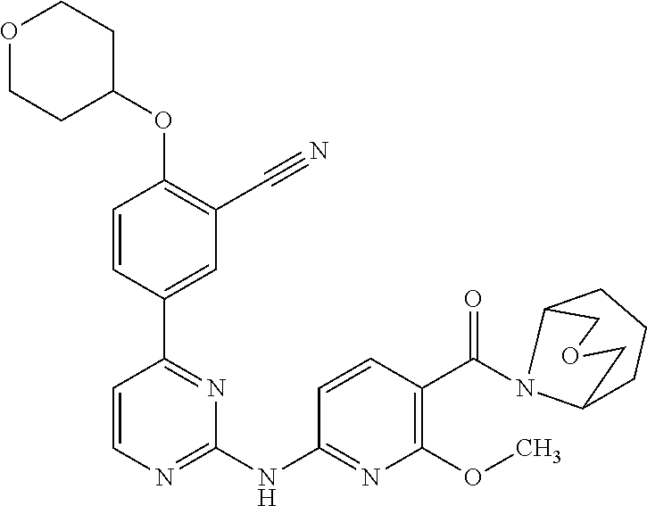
O(C1=C(C#N)C=C(C2=NC(NC3=NC(OC)=C(C(N4C5CCCC4COC5)=O)C=C3)=NC=C2)C=C1)C1CCOCC1
